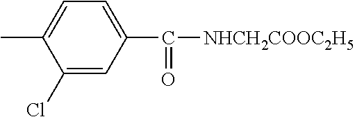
C1=C(C)C(Cl)=CC(C([NHCH2COOC2H5])=O)=C1
